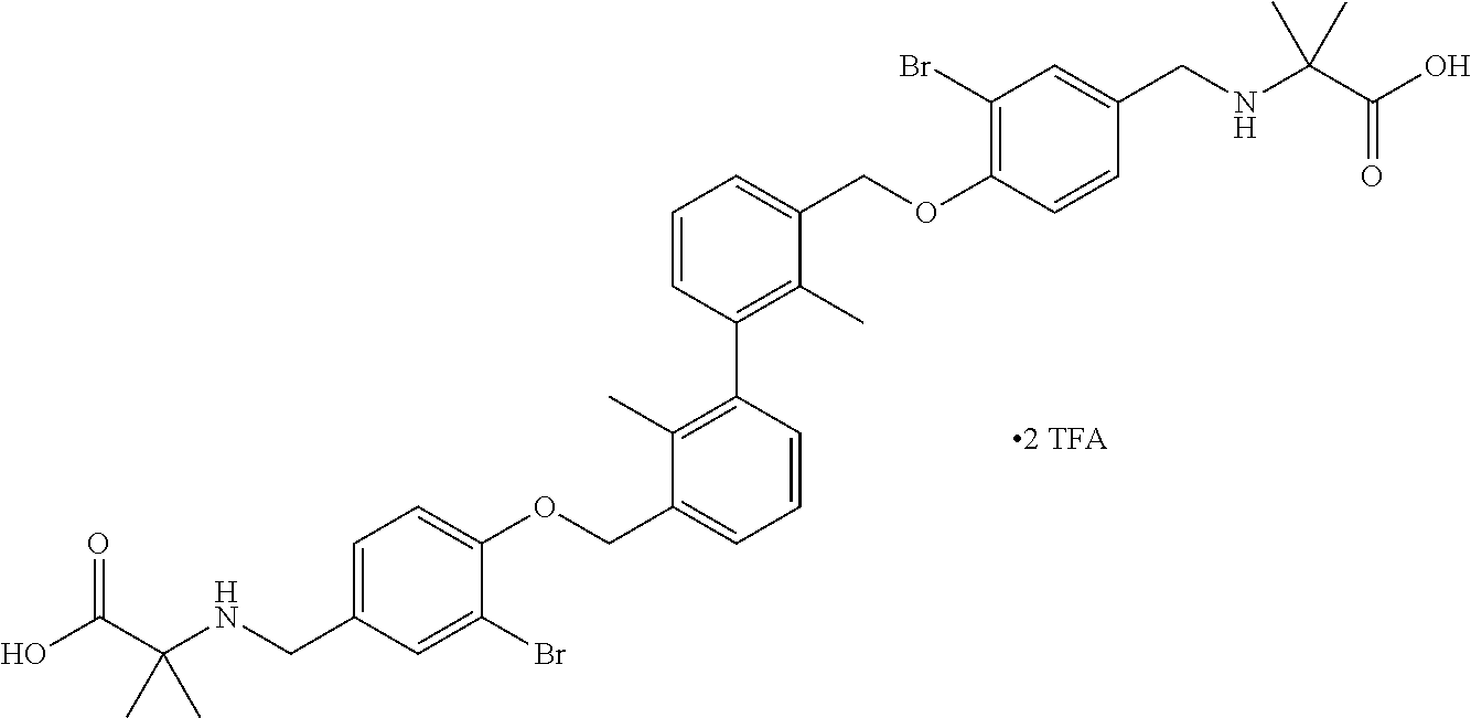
C1=C(CNC(C(O)=O)(C)C)C=C(Br)C(OCC2=CC=CC(C3=C(C)C(COC4=C(Br)C=C(CNC(C(O)=O)(C)C)C=C4)=CC=C3)=C2C)=C1
